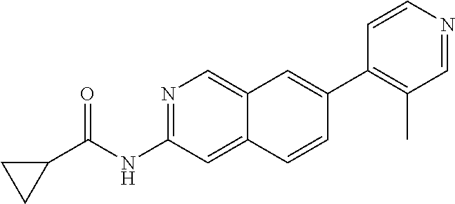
C1(C2=CC3=CN=C(NC(=O)C4CC4)C=C3C=C2)=C(C)C=NC=C1
